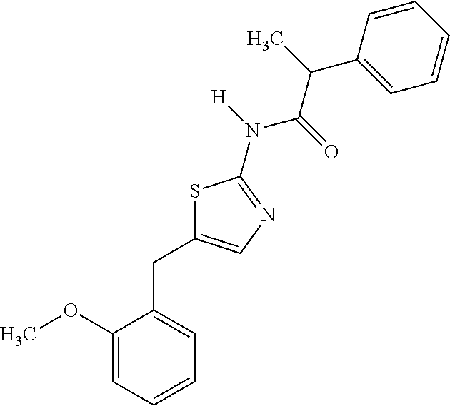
S1C(CC2=CC=CC=C2OC)=CN=C1N(C(C(C1=CC=CC=C1)C)=O)[H]
